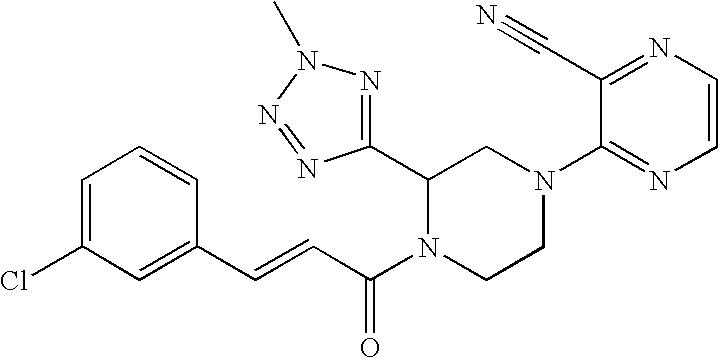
C1=C(Cl)C=C(C=CC(N2CCN(C3=NC=CN=C3C#N)CC2C2=NN(C)N=N2)=O)C=C1
